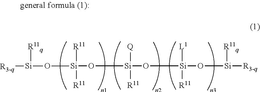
[Si](O[Si](O[Si]([L1])(O[Si]([R3-q])[R11q])[R11])([Q])[R11])(O[Si]([R3-q])[R11q])([R11])[R11]
